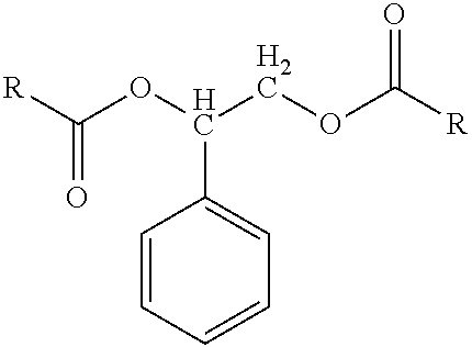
C1=CC=CC=C1C(OC([R])=O)COC([R])=O
